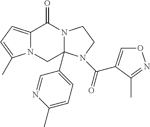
N12C(=CC=C1C)C(=O)N1C(C3=CC=C(C)N=C3)(C2)N(C(=O)C2=CON=C2C)CC1
